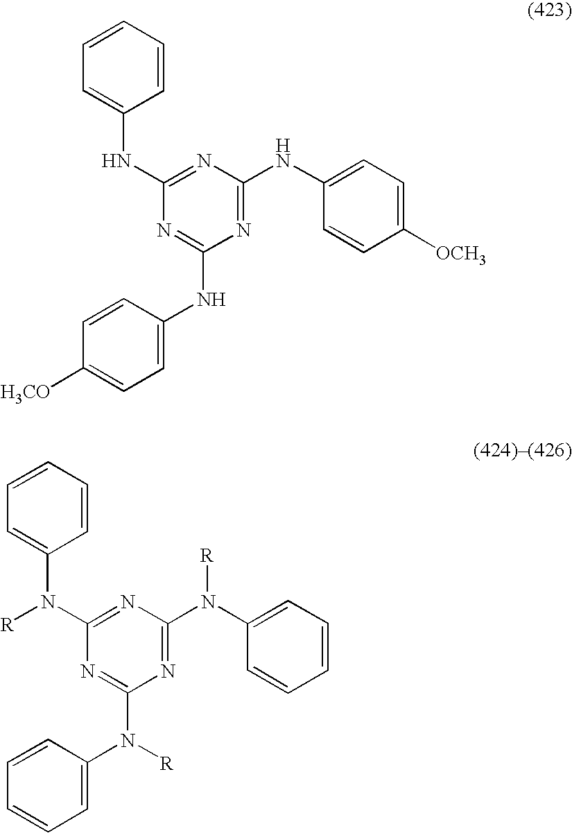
C1=CC=CC(NC2=NC(NC3=CC=C([OCH3])C=C3)=NC(NC3=CC=C([H3CO])C=C3)=N2)=C1.C1=CC=CC(N(C2=NC(N(C3=CC=CC=C3)[R])=NC(N(C3=CC=CC=C3)[R])=N2)[R])=C1
